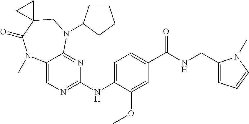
C1(NC2=NC=C3C(=N2)N(C2CCCC2)CC2(C(=O)N3C)CC2)=CC=C(C(NCC2=CC=CN2C)=O)C=C1OC
